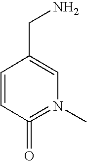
C1=CC(=O)=N(C)C=C1CN
